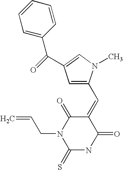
C1=C(C=C2C(=O)N(CC=C)C(=S)NC2=O)N(C)C=C1C(=O)C1=CC=CC=C1
